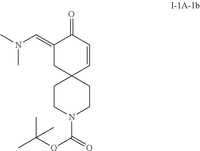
C1(=CN(C)C)CC2(C=CC1=O)CCN(C(OC(C)(C)C)=O)CC2
